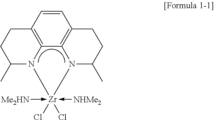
C12=C3C4=C(C=C1)CCC(C)N4[Zr](-[Me2HN])(-[NHMe2])(Cl)(Cl)N3C(C)CC2
